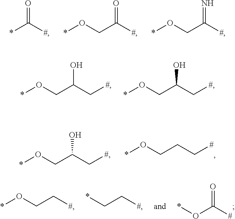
O=C([#])*.O=C([#])CO*.N=C([#])CO*.C(CO*)(C[#])O.C(CO*)(C[#])O.C(CO*)(C[#])O.C(CO*)C[#].C([#])C*.C([#])(O*)=O.C([#])CO*
